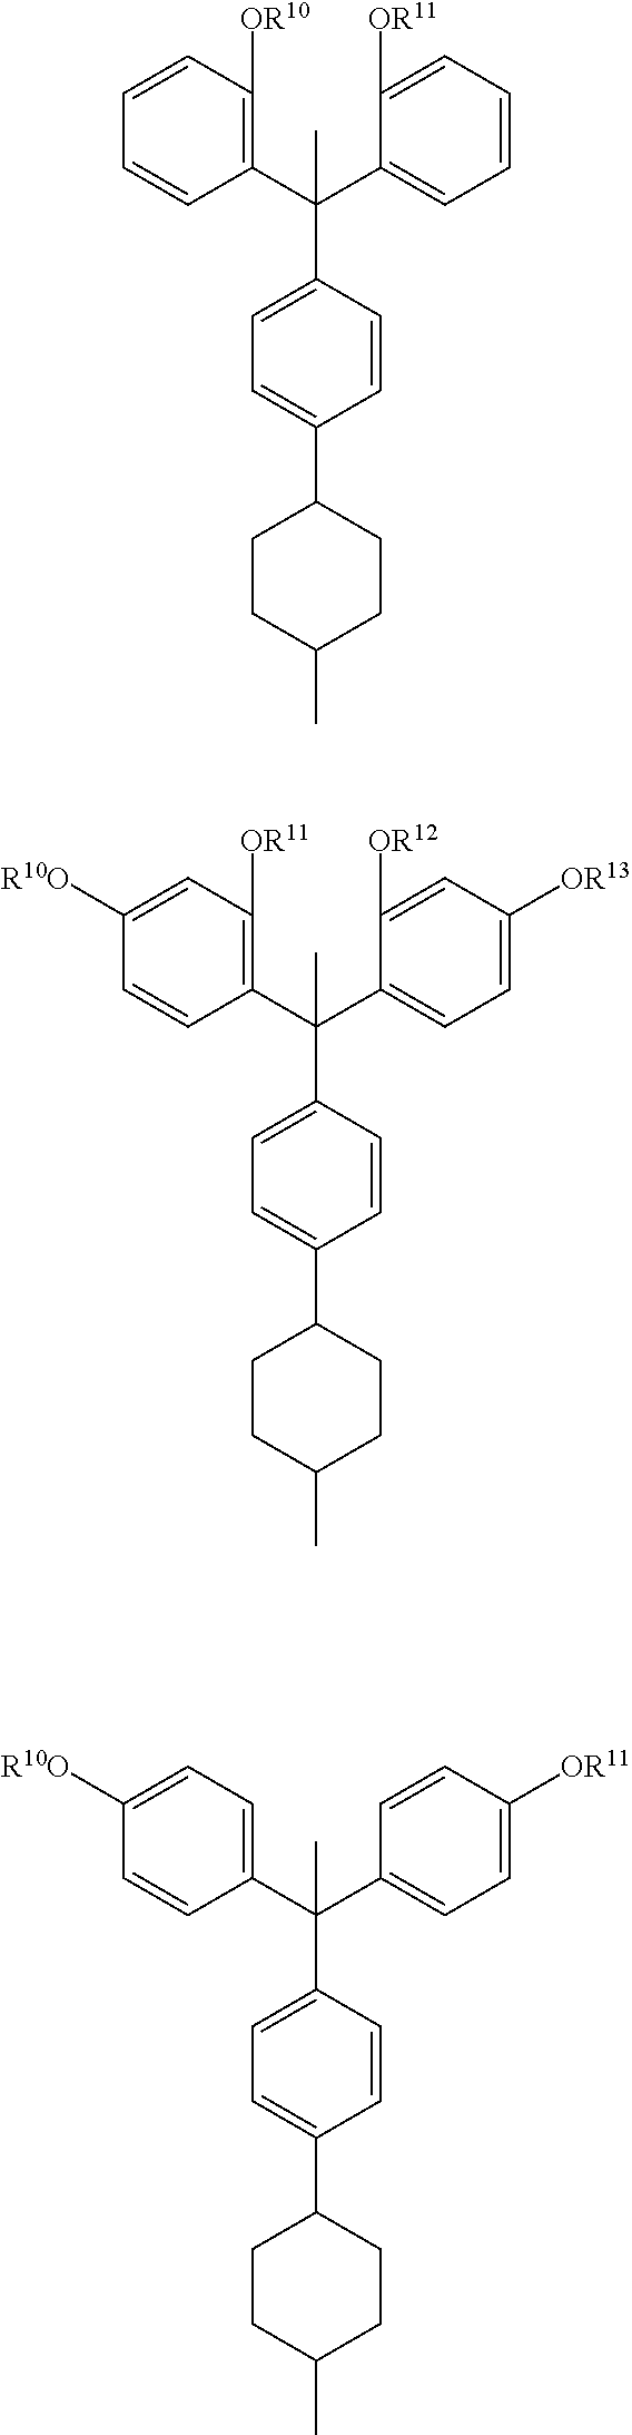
C1(C(C2=CC=CC=C2[OR11])(C2=CC=C(C3CCC(C)CC3)C=C2)C)=C([OR10])C=CC=C1.C1(C(C2=CC=C([OR13])C=C2[OR12])(C2=CC=C(C3CCC(C)CC3)C=C2)C)=C([OR11])C=C([R10O])C=C1.C1(C(C2=CC=C([OR11])C=C2)(C2=CC=C(C3CCC(C)CC3)C=C2)C)=CC=C([R10O])C=C1
